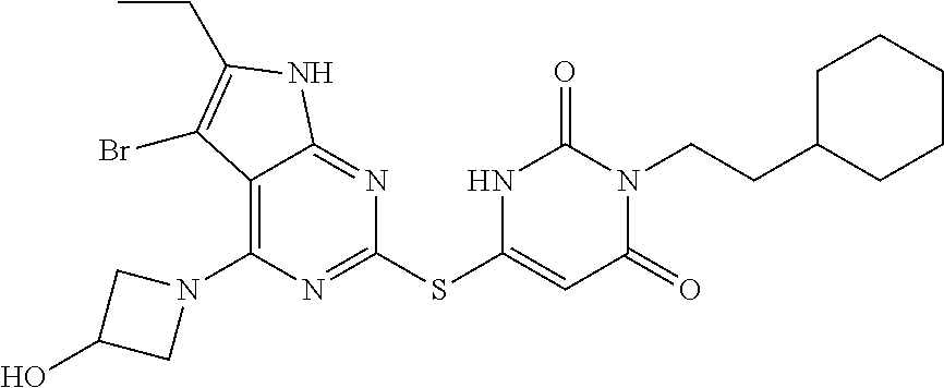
C1(N2CC(O)C2)=C2C(=NC(SC3=CC(=O)N(CCC4CCCCC4)C(=O)N3)=N1)NC(CC)=C2Br
